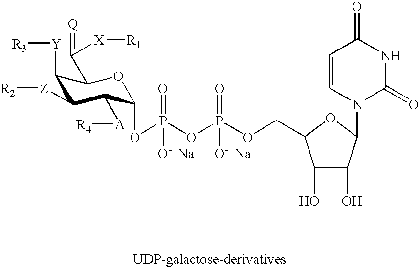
C1=CN(C2C(O)C(O)C(COP(OP(OC3C([A][R4])C([Z][R2])C([Y][R3])C(C([X][R1])=[Q])O3)(=O)[O-+Na])(=O)[O-+Na])O2)C(=O)NC1=O
